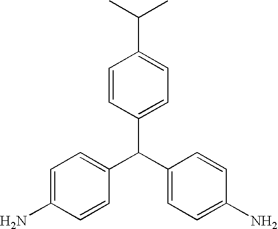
C1(C(C2=CC=C(N)C=C2)C2=CC=C(N)C=C2)=CC=C(C(C)C)C=C1
